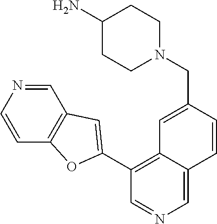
C1(C2=CC3=C(C=CN=C3)O2)=C2C(=CN=C1)C=CC(CN1CCC(N)CC1)=C2
